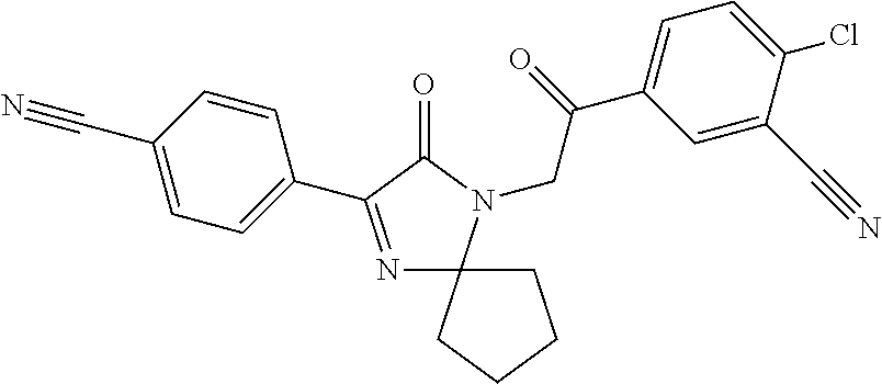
N1=C(C2=CC=C(C#N)C=C2)C(=O)N(CC(C2=CC=C(Cl)C(C#N)=C2)=O)C12CCCC2
